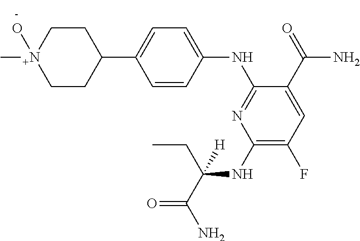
C1(NC(CC)(C(=O)N)[H])=C(F)C=C(C(=O)N)C(NC2=CC=C(C3CC[N+](C)(O)CC3)C=C2)=N1
